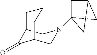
C12C(=O)C(CN(C34CC(C3)C4)C1)CCC2
